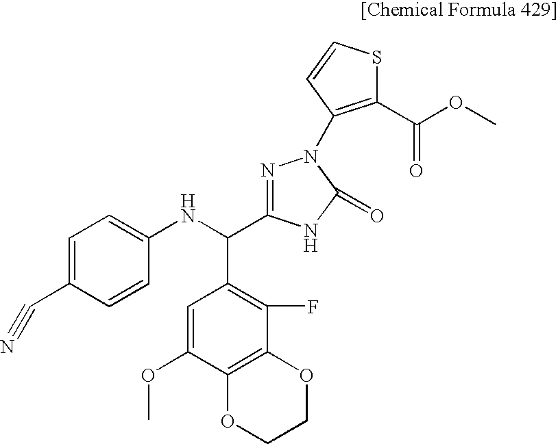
C1(C#N)=CC=C(NC(C2=C(F)C3=C(C(OC)=C2)OCCO3)C2=NN(C3=C(C(OC)=O)SC=C3)C(=O)N2)C=C1
